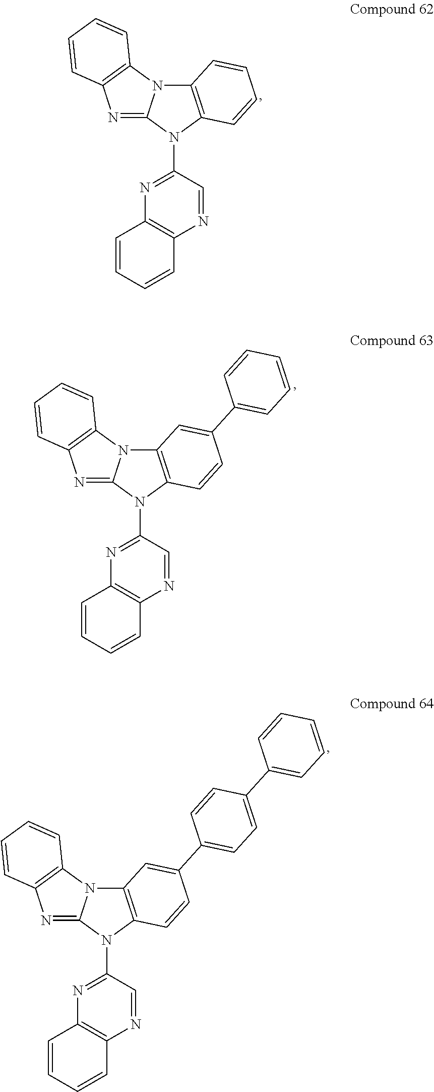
N1=C(N2C3=C(N4C2=NC2=C4C=CC=C2)C=CC=C3)C=NC2=C1C=CC=C2.N1=C(N2C3=C(N4C2=NC2=C4C=CC=C2)C=C(C2=CC=CC=C2)C=C3)C=NC2=C1C=CC=C2.N1=C(N2C3=C(N4C2=NC2=C4C=CC=C2)C=C(C2=CC=C(C4=CC=CC=C4)C=C2)C=C3)C=NC2=C1C=CC=C2
